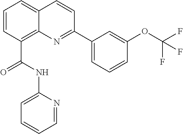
C(C1=C2C(=CC=C1)C=CC(C1=CC=CC(OC(F)(F)F)=C1)=N2)(NC1=CC=CC=N1)=O
